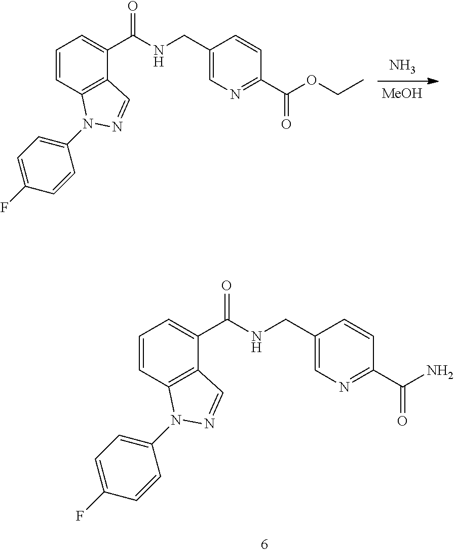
C1=CC2=C(C(C(NCC3=CN=C(C(N)=O)C=C3)=O)=C1)C=NN2C1=CC=C(F)C=C1.C1=CC2=C(C(C(NCC3=CN=C(C(OCC)=O)C=C3)=O)=C1)C=NN2C1=CC=C(F)C=C1.[MeOH].N
